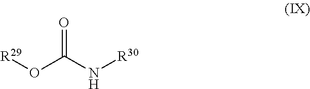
[R29]OC(N[R30])=O
